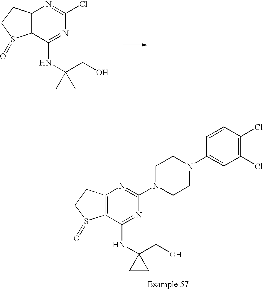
C12=C(C(NC3(CO)CC3)=NC(Cl)=N1)S(=O)CC2.C12=C(C(NC3(CO)CC3)=NC(N3CCN(C4=CC(Cl)=C(Cl)C=C4)CC3)=N1)S(=O)CC2
